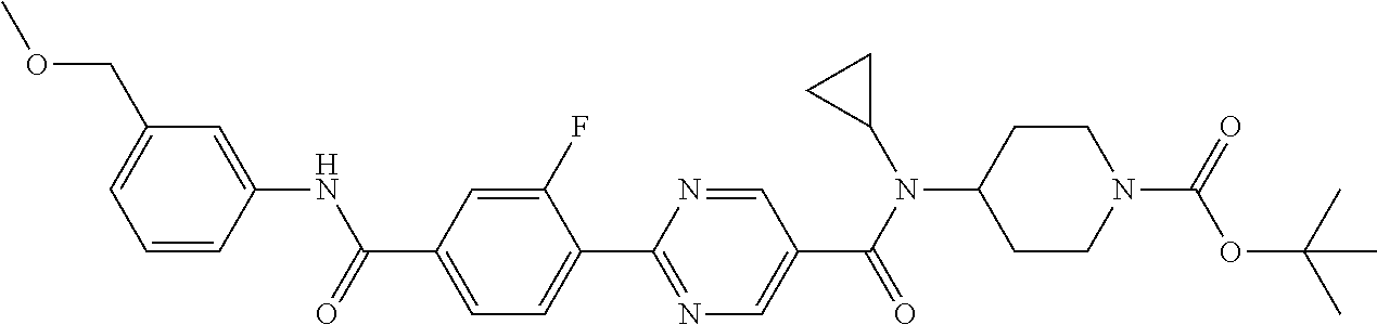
C1(C(=O)NC2=CC(COC)=CC=C2)=CC=C(C2=NC=C(C(N(C3CC3)C3CCN(C(=O)OC(C)(C)C)CC3)=O)C=N2)C(F)=C1
